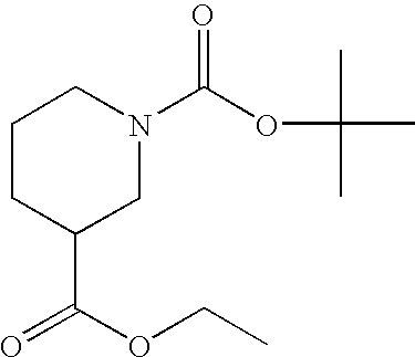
C1CC(C(OCC)=O)CN(C(OC(C)(C)C)=O)C1
